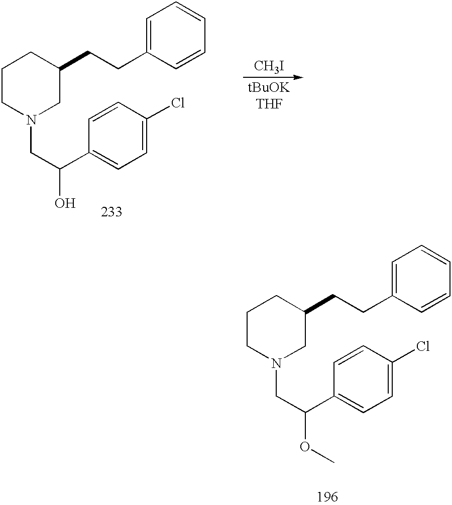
C1=C(CCC2CCCN(CC(C3=CC=C(Cl)C=C3)O)C2)C=CC=C1.[CH3I].C1=C(CCC2CCCN(CC(C3=CC=C(Cl)C=C3)OC)C2)C=CC=C1
